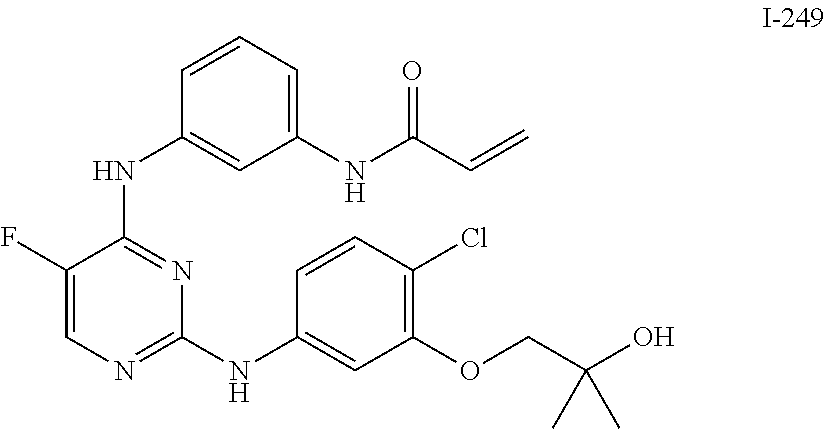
C1(F)=CN=C(NC2=CC(OCC(O)(C)C)=C(Cl)C=C2)N=C1NC1=CC(NC(C=C)=O)=CC=C1
